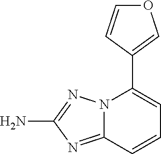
NC1=NN2C(=N1)C=CC=C2C1=COC=C1
